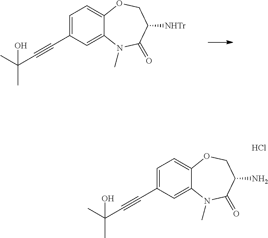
C12=CC(C#CC(C)(C)O)=CC=C1OCC([NHTr])C(=O)N2C.C12=CC(C#CC(C)(C)O)=CC=C1OCC(N)C(=O)N2C.Cl
